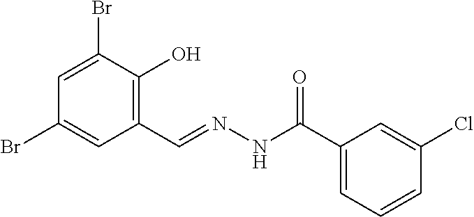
C1=C(Br)C(O)=C(C=NNC(C2=CC=CC(Cl)=C2)=O)C=C1Br
